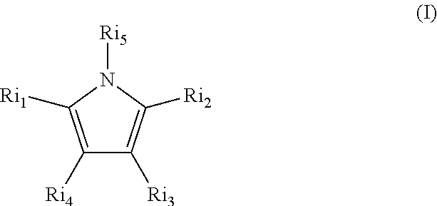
C1([Ri4])=C([Ri1])N([Ri5])C([Ri2])=C1[Ri3]
